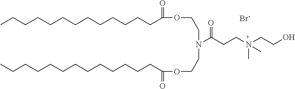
[Br-].CCCCCCCCCCCCCC(OCCN(CCOC(CCCCCCCCCCCCC)=O)C(CCN(CCO)(C)C)=O)=O
